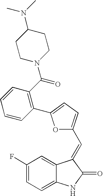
C1(F)=CC=C2C(=C1)C(=CC1=CC=C(C3=C(C(=O)N4CCC(N(C)C)CC4)C=CC=C3)O1)C(=O)N2
